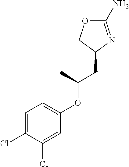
C1=C(Cl)C(Cl)=CC(OC(CC2N=C(N)OC2)C)=C1
